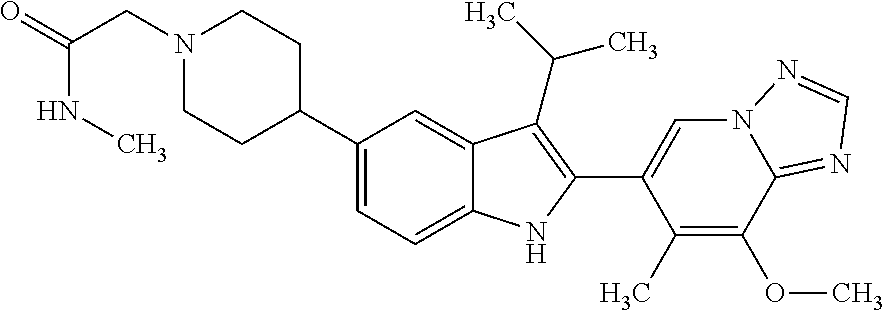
C1(C2CCN(CC(NC)=O)CC2)=CC=C2C(=C1)C(C(C)C)=C(C1=CN3C(=NC=N3)C(OC)=C1C)N2
